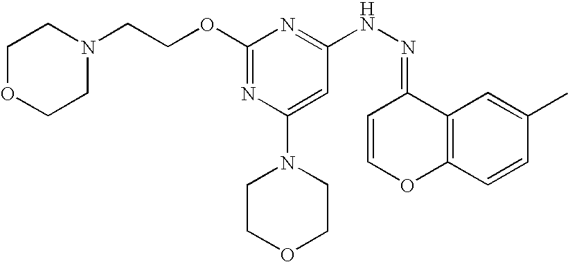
N1(CCOC2=NC(N3CCOCC3)=CC(NN=C3C=COC4=C3C=C(C)C=C4)=N2)CCOCC1
